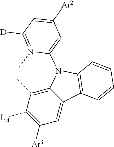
C12=C(C)C([LA])=C([Ar3])C=C1C1=C(N2C2=CC([Ar2])=CC([D])=N2C)C=CC=C1
